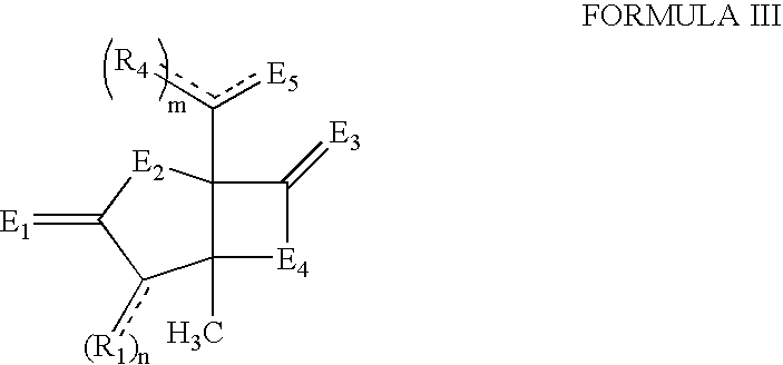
C12(C)C(c([R4])[E5])([E2]C(=[E1])c1[(R1)n])C(=[E3])[E4]2
